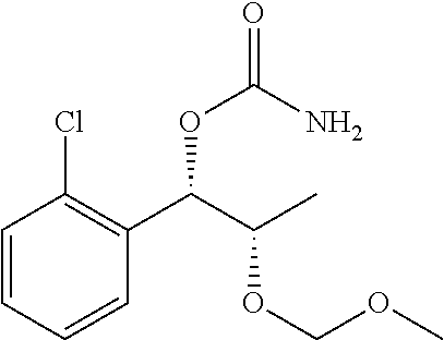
C1=CC=CC(C(C(C)OCOC)OC(N)=O)=C1Cl
